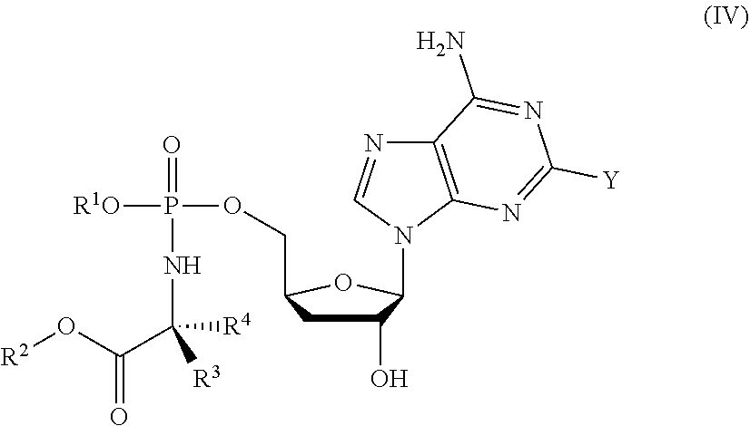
C1(O)CC(COP([R1O])(=O)NC(C(=O)O[R2])([R3])[R4])OC1N1C2=C(N=C1)C(N)=NC([Y])=N2
